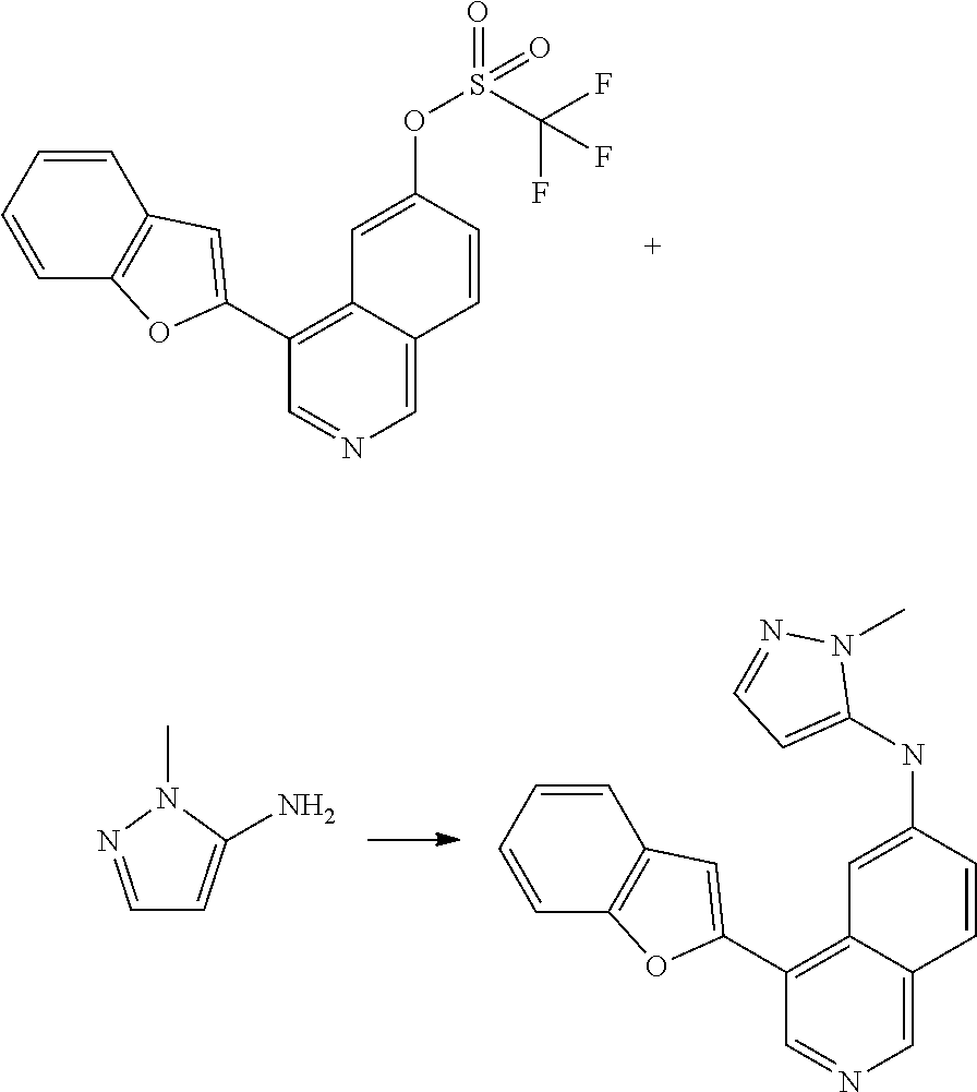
C1=C2C(=C(C3=CC4=C(C=CC=C4)O3)C=N1)C=C(OS(C(F)(F)F)(=O)=O)C=C2.C1=NN(C)C(N)=C1.C1=C2C(=C(C3=CC4=C(C=CC=C4)O3)C=N1)C=C(NC1=CC=NN1C)C=C2
